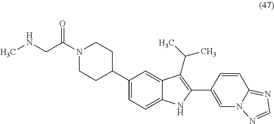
C1(C2CCN(C(CNC)=O)CC2)=CC=C2C(=C1)C(C(C)C)=C(C1=CN3C(=NC=N3)C=C1)N2
